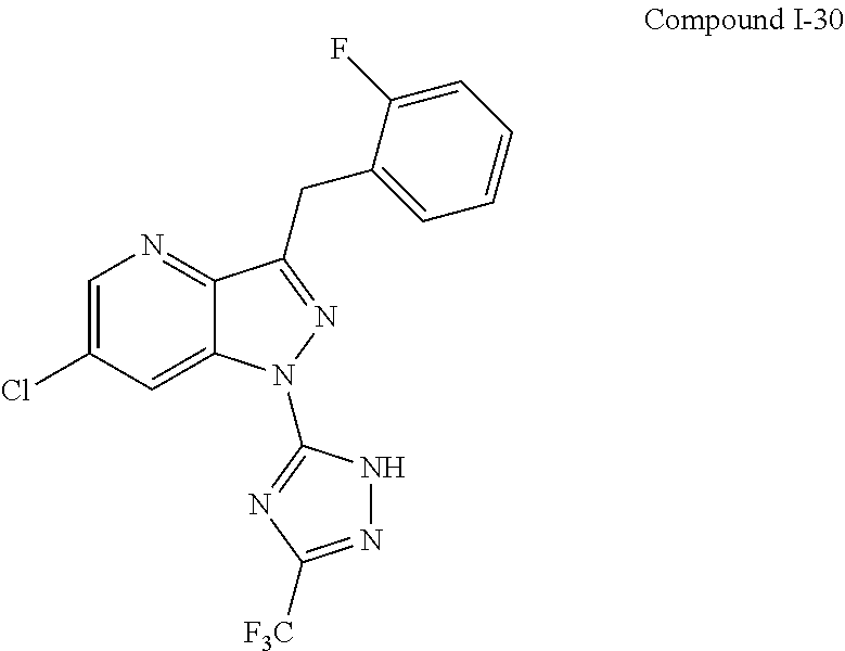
C12=CC(Cl)=CN=C1C(CC1=CC=CC=C1F)=NN2C1=NC([F3C])=NN1
